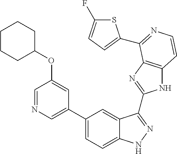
C1(C2=CN=CC(OC3CCCCC3)=C2)=CC=C2C(=C1)C(C1=NC3=C(N1)C=CN=C3C1=CC=C(F)S1)=NN2
